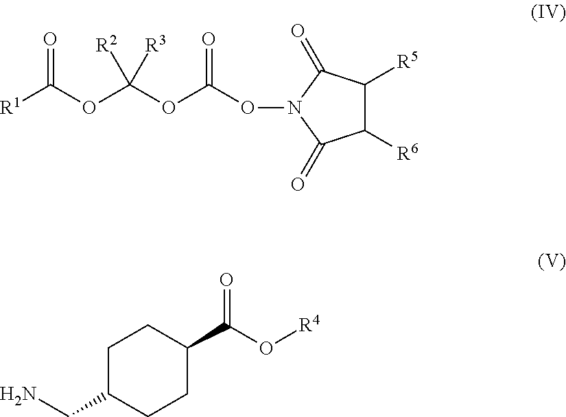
[R1]C(OC(OC(ON1C(=O)C([R5])C([R6])C1=O)=O)([R2])[R3])=O.NCC1CCC(C(O[R4])=O)CC1
